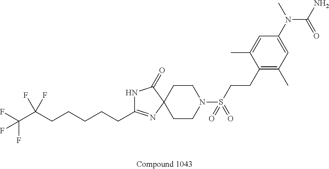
C1CC2(CCN1S(CCC1=C(C)C=C(N(C)C(N)=O)C=C1C)(=O)=O)C(=O)NC(CCCCCC(C(F)(F)F)(F)F)=N2
